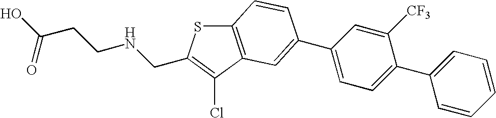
OC(CCNCC1=C(Cl)C2=C(S1)C=CC(C1=CC=C(C3=CC=CC=C3)C([CF3])=C1)=C2)=O
